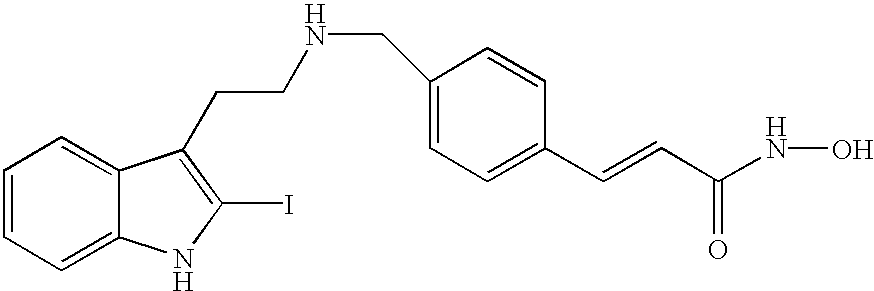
C1(CNCCC2=C(I)NC3=CC=CC=C32)=CC=C(C=CC(NO)=O)C=C1
